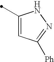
C1(C)=CC([Ph])=NN1
